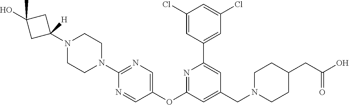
N1(C2([H])CC(O)(C)C2)CCN(C2=NC=C(OC3=NC(C4=CC(Cl)=CC(Cl)=C4)=CC(CN4CCC(CC(O)=O)CC4)=C3)C=N2)CC1
